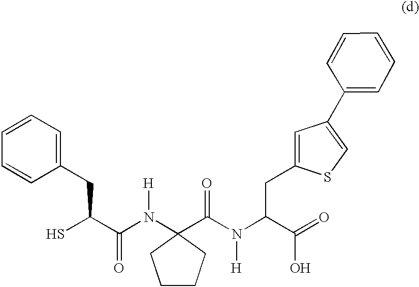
C1CCC(N(C(C(S)CC2=CC=CC=C2)=O)[H])(C(N(C(C(=O)O)CC2=CC(C3=CC=CC=C3)=CS2)[H])=O)C1
